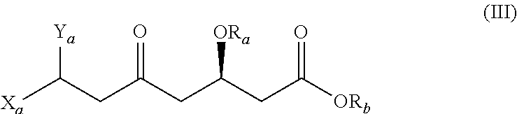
[Xa]C(CC(CC(CC([ORb])=O)[ORa])=O)[Ya]
